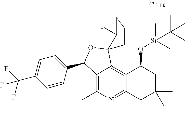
C12=C3C(=C(CC)N=C1CC(C)(C)CC2O[Si](C)(C)C(C)(C)C)C(C1=CC=C(C(F)(F)F)C=C1)OC31CCCC1I
